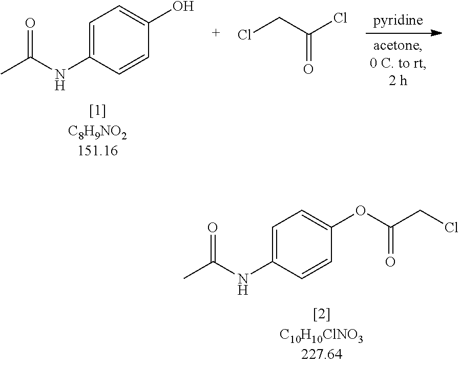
C1=C(NC(C)=O)C=CC(O)=C1.ClCC(Cl)=O.C1=C(NC(C)=O)C=CC(OC(CCl)=O)=C1
